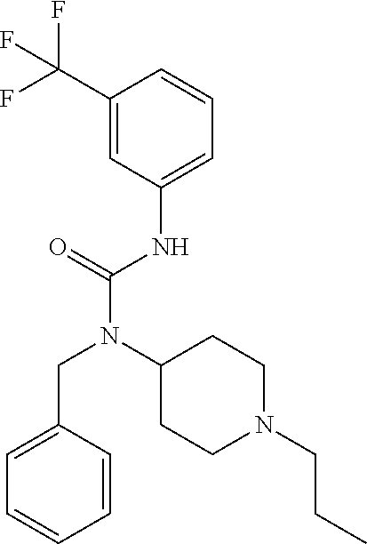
C1=C(CN(C(NC2=CC=CC(C(F)(F)F)=C2)=O)C2CCN(CCC)CC2)C=CC=C1
